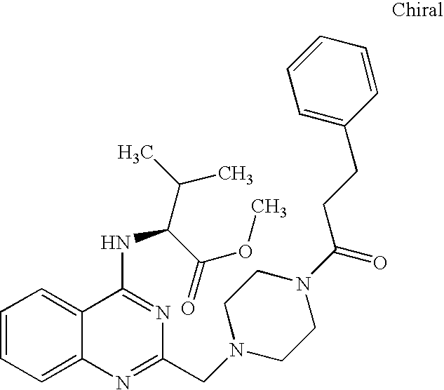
C1=CC=C2C(=C1)C(NC(C(C)C)C(=O)OC)=NC(CN1CCN(C(=O)CCC3=CC=CC=C3)CC1)=N2
